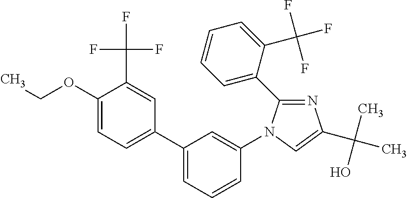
C1(OCC)=CC=C(C2=CC=CC(N3C(C4=CC=CC=C4C(F)(F)F)=NC(C(C)(O)C)=C3)=C2)C=C1C(F)(F)F
